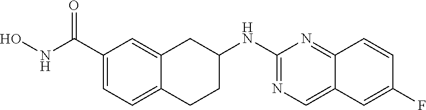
C1(C(NO)=O)=CC=C2C(=C1)CC(NC1=NC=C3C(=N1)C=CC(F)=C3)CC2
